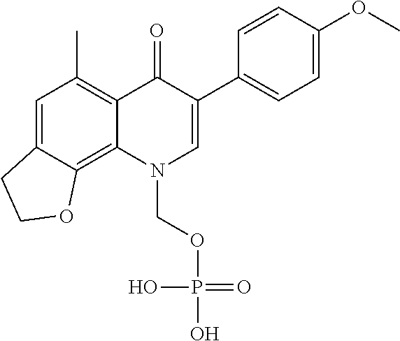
C1=C2C(=C3C(=C1C)C(=O)C(C1=CC=C(OC)C=C1)=CN3COP(O)(=O)O)OCC2
